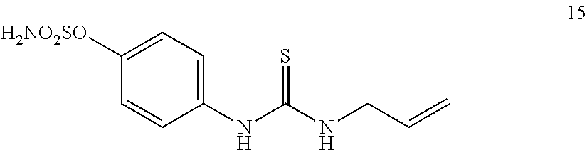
C1([H2NO2SO])=CC=C(NC(NCC=C)=S)C=C1
